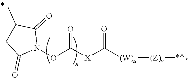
N1(OC([X]C([(W)u][(Z)v]C)=O)=O)C(=O)C(C)CC1=O
